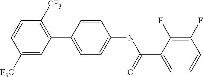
C1([F3C])=CC(C2=CC=C(NC(C3=CC=CC(F)=C3F)=O)C=C2)=C([CF3])C=C1
